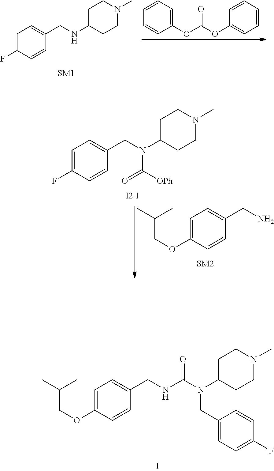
C1(OC(OC2=CC=CC=C2)=O)=CC=CC=C1.C1=C(F)C=CC(CNC2CCN(C)CC2)=C1.C(C(C)C)OC1=CC=C(CN)C=C1.C1=C(F)C=CC(CN(C2CCN(C)CC2)C([OPh])=O)=C1.C(C(C)C)OC1=CC=C(CNC(N(C2CCN(C)CC2)CC2=CC=C(F)C=C2)=O)C=C1
